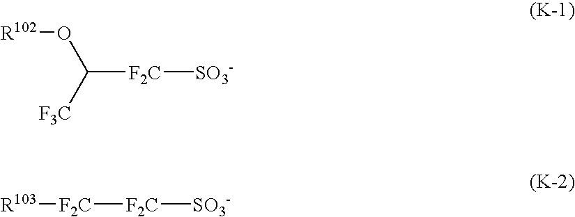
[R102]OC([F3C])[F2C][SO3-].[R103][F2C][F2C][SO3-]
